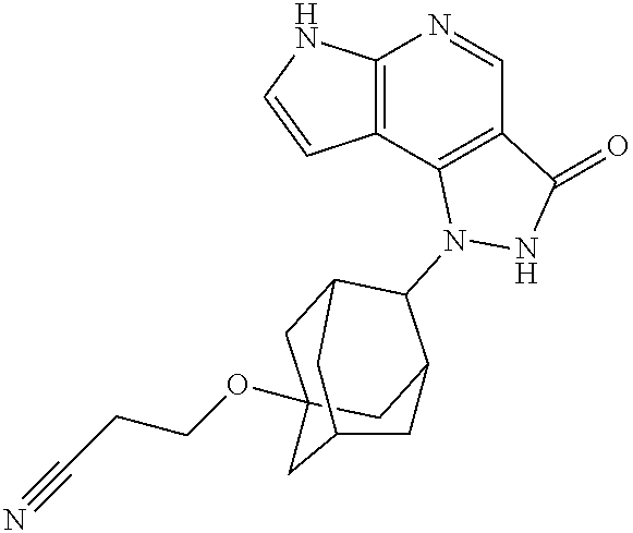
C12=C(C3=C(C=N1)C(=O)NN3C1C3CC4(OCCC#N)CC1CC(C4)C3)C=CN2
